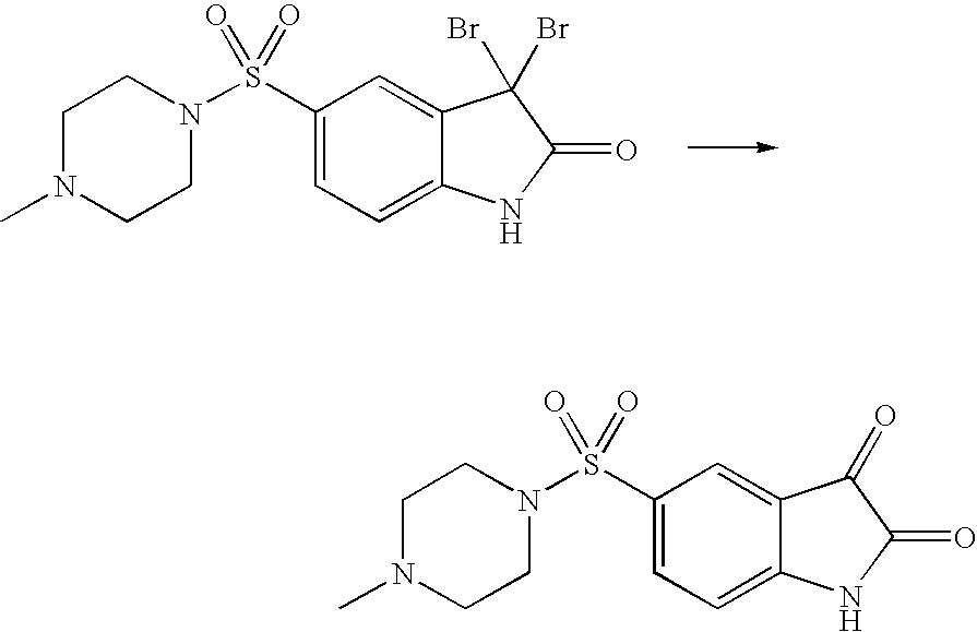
C1(S(N2CCN(C)CC2)(=O)=O)=CC=C2C(=C1)C(Br)(Br)C(=O)N2.C1(S(N2CCN(C)CC2)(=O)=O)=CC=C2C(=C1)C(=O)C(=O)N2
